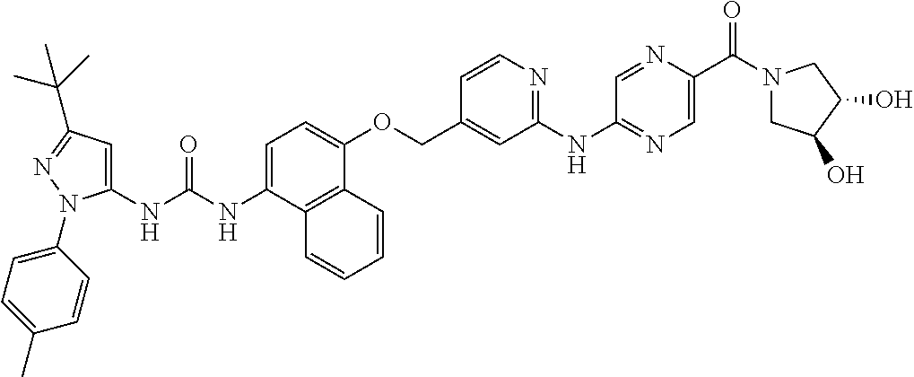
C1=C(NC(NC2=CC(C(C)(C)C)=NN2C2=CC=C(C)C=C2)=O)C2=C(C(OCC3=CC(NC4=NC=C(C(N5CC(O)C(O)C5)=O)N=C4)=NC=C3)=C1)C=CC=C2
